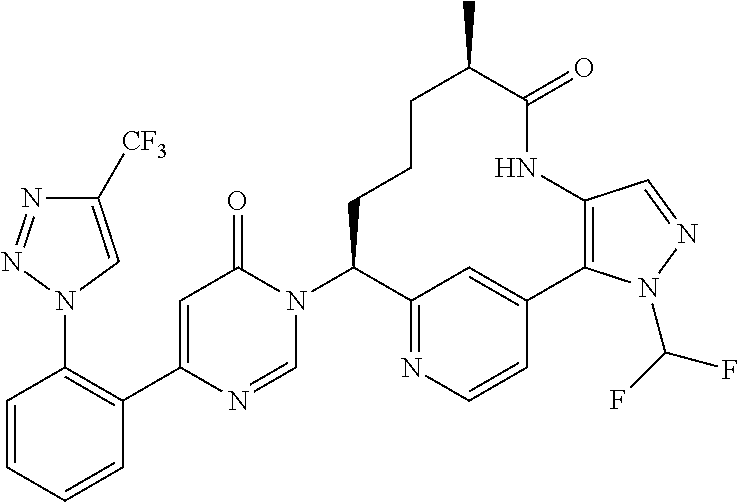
C1([CF3])=CN(C2=C(C3=CC(=O)N(C4C5=NC=CC(=C5)C5=C(C=NN5C(F)F)NC(=O)C(C)CCC4)C=N3)C=CC=C2)N=N1
